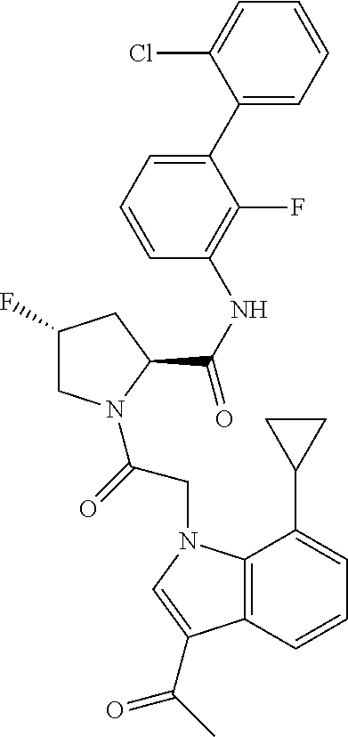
C1(F)CN(C(CN2C3=C(C(C(=O)C)=C2)C=CC=C3C2CC2)=O)C(C(=O)NC2=C(F)C(C3=CC=CC=C3Cl)=CC=C2)C1
